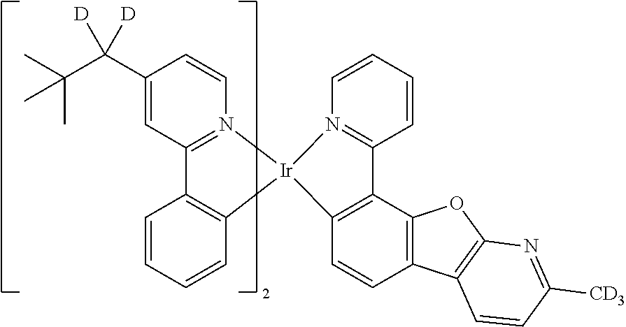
C1(C(C(C)(C)C)([D])[D])=CC2=N(C=C1)[Ir]1(C3=C2C=CC=C3)C2=C(C3=C(C=C2)C2=C(O3)N=C([CD3])C=C2)C2=N1C=CC=C2
